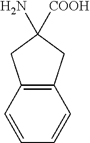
NC1([COOH])CC2=C(C=CC=C2)C1
